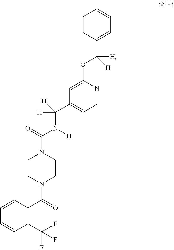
C1=CC(C([H])(OC2=CC(C([H])(N([H])C(=O)N3CCN(C(=O)C4=C(C(F)(F)F)C=CC=C4)CC3)[H])=CC=N2)[H])=CC=C1
